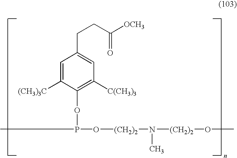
C1=C([(CH3)3C])C(OP(C)O[(CH2)2]N([(CH2)2]OC)C)=C([C(CH3)3])C=C1CCC([OCH3])=O
